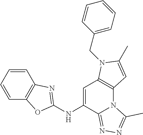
C1=C(NC2=NC3=C(C=CC=C3)O2)C2=NN=C(C)N2C2=C1N(CC1=CC=CC=C1)C(C)=C2
